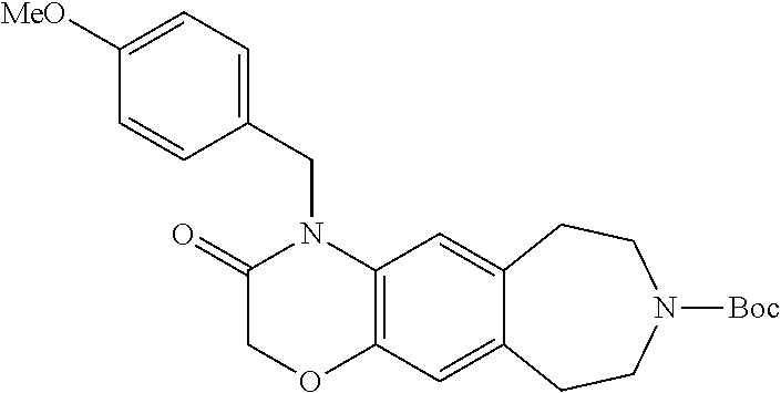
C1(CN2C(=O)COC3=C2C=C2C(=C3)CCN([Boc])CC2)=CC=C([MeO])C=C1
